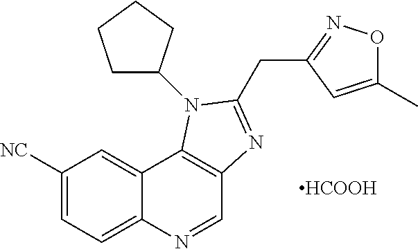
C1([NC])=CC=C2C(=C1)C1=C(C=N2)N=C(CC2=NOC(C)=C2)N1C1CCCC1.[HCOOH]
